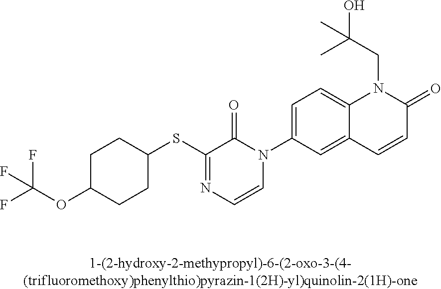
C1(SC2=NC=CN(C3=CC=C4C(=C3)C=CC(=O)N4CC(C)(O)C)C2=O)CCC(OC(F)(F)F)CC1
